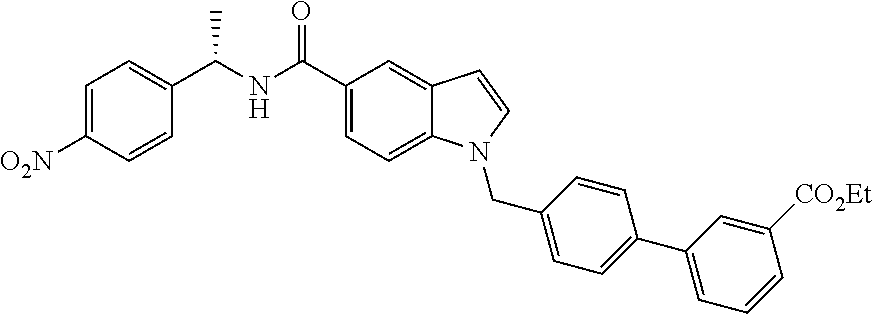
C1=C([O2N])C=CC(C(NC(C2=CC=C3C(=C2)C=CN3CC2=CC=C(C3=CC=CC([CO2Et])=C3)C=C2)=O)C)=C1
